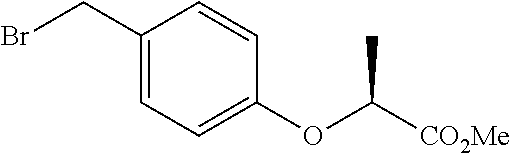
BrCC1=CC=C(OC([CO2Me])C)C=C1
